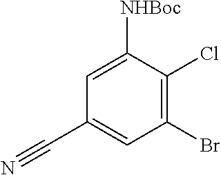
C1(Br)=C(Cl)C([NHBoc])=CC(C#N)=C1
